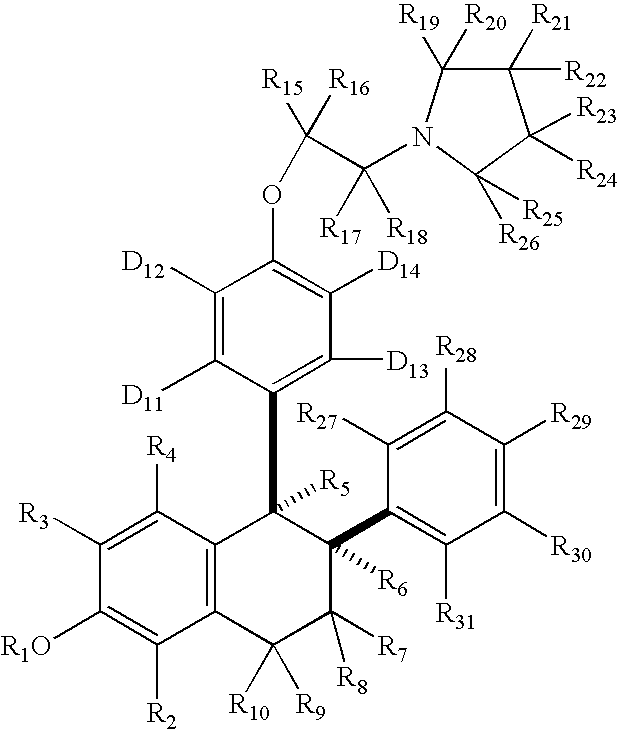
C1([R3])=C([R4])C2=C(C([R2])=C1[R1O])C([R10])([R9])C([R8])([R7])C([R6])(C1=C([R31])C([R30])=C([R29])C([R28])=C1[R27])C2([R5])C1=C([D13])C([D14])=C(OC(C([R17])([R18])N2C([R20])([R19])C([R22])([R21])C([R23])([R24])C2([R26])[R25])([R16])[R15])C([D12])=C1[D11]
